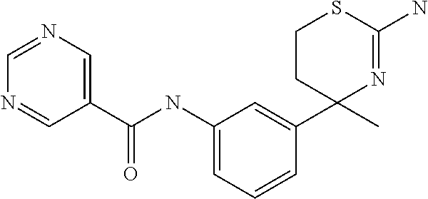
C1CC(C2=CC(NC(=O)C3=CN=CN=C3)=CC=C2)(C)N=C(N)S1
